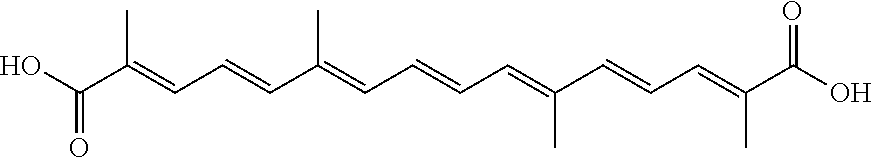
O=C(O)C(=CC=CC(=CC=CC=C(C=CC=C(C(O)=O)C)C)C)C
